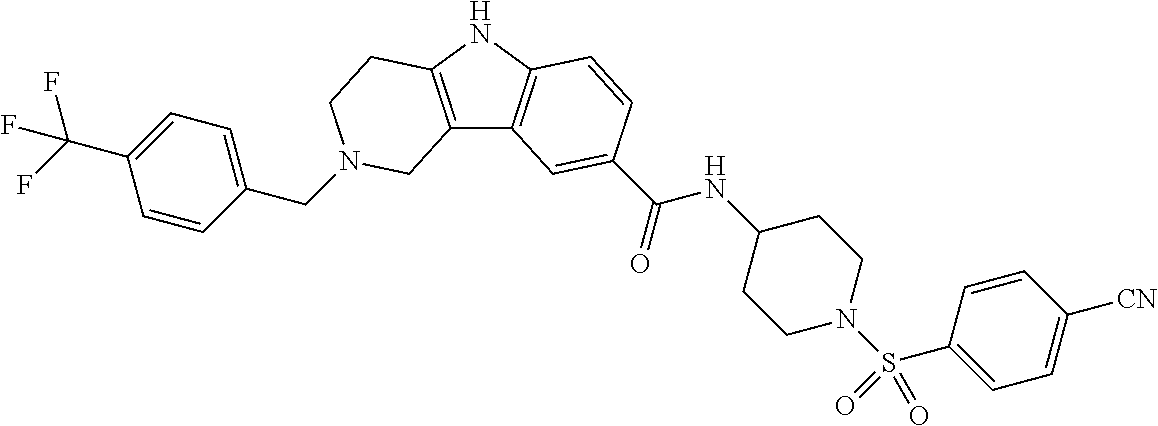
C1(CN2CCC3=C(C4=C(N3)C=CC(C(=O)NC3CCN(S(C5=CC=C([CN])C=C5)(=O)=O)CC3)=C4)C2)=CC=C(C(F)(F)F)C=C1
